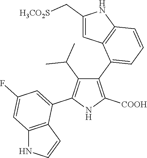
C1(C2=CC=CC3=C2C=C(C[H3CO2S])N3)=C([COOH])NC(C2=CC(F)=CC3=C2C=CN3)=C1C(C)C
